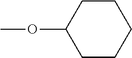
O(C1CCCCC1)C
